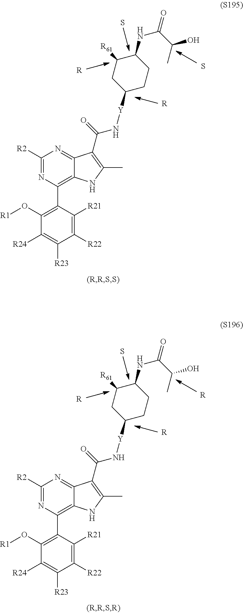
C1([R2])=NC(C2=C(O[R1])C([R24])=C([R23])C([R22])=C2[R21])=C2C(=N1)C(C(=O)N[Y]C1CCC(NC(C(C)O)=O)C([R61])C1)=C(C)N2.S.S.[R].[R].C1([R2])=NC(C2=C(O[R1])C([R24])=C([R23])C([R22])=C2[R21])=C2C(=N1)C(C(=O)N[Y]C1CCC(NC(C(C)O)=O)C([R61])C1)=C(C)N2.S.[R].[R].[R]
